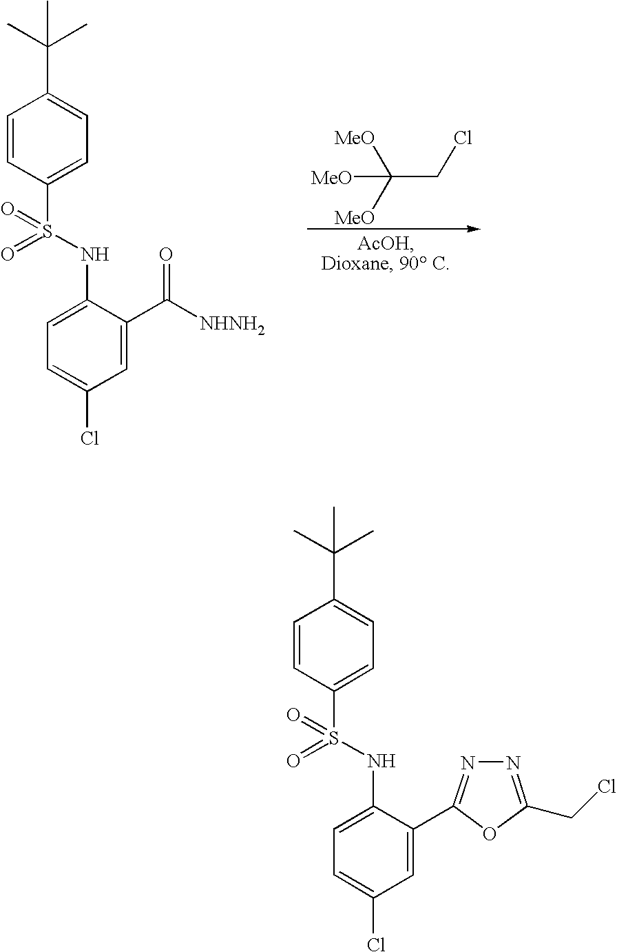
C(CCl)([MeO])([MeO])[MeO].C1=CC(S(=O)(NC2=CC=C(Cl)C=C2C(=O)[NHNH2])=O)=CC=C1C(C)(C)C.C1=CC(S(=O)(NC2=CC=C(Cl)C=C2C2=NN=C(CCl)O2)=O)=CC=C1C(C)(C)C
